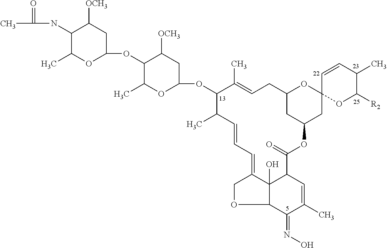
C12C3(O)C(=CC=CC(C)C(OC4CC([OCH3])C(OC5CC([OCH3])C(NC(=O)C)C(C)O5)C(C)O4)C(C)=CCC4CC(OC(=O)C3C=C(C)C1=NO)CC1(O4)OC([R2])C(C)C=C1)CO2
